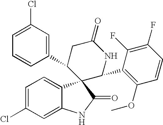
C1(C2CC(=O)NC(C3=C(OC)C=CC(F)=C3F)C23C2=CC=C(Cl)C=C2NC3=O)=CC(Cl)=CC=C1
